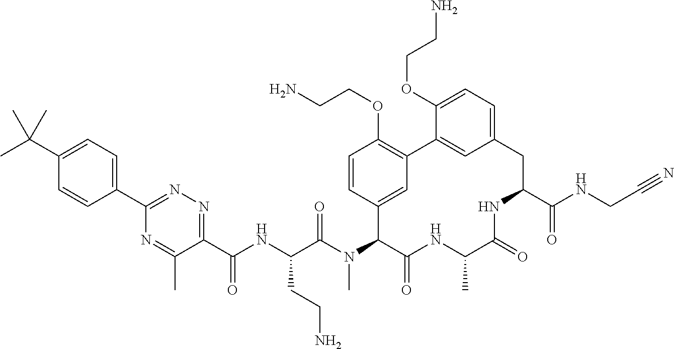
C1(C(NC(C(N(C2C(=O)NC(C)C(=O)NC(C(NCC#N)=O)CC3=CC=C(OCCN)C(=C3)C3=C(OCCN)C=CC2=C3)C)=O)CCN)=O)=NN=C(C2=CC=C(C(C)(C)C)C=C2)N=C1C
